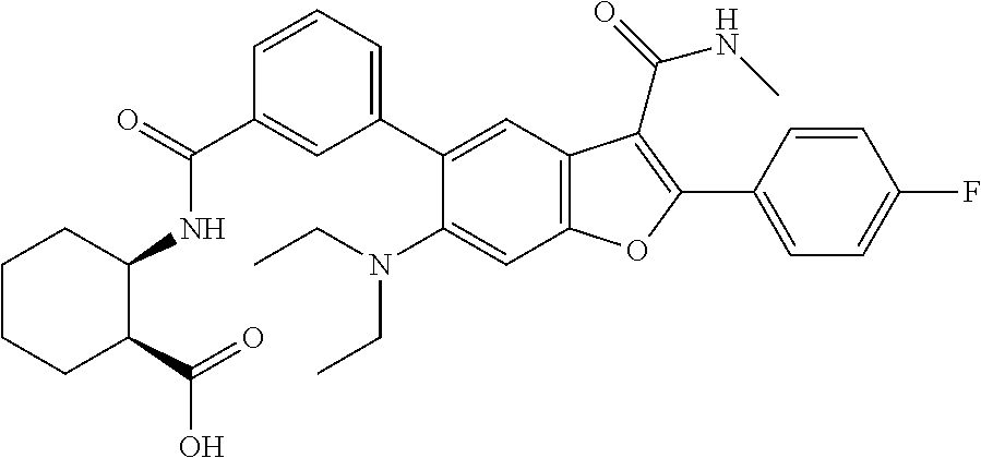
C1=CC=C(C2=CC3=C(C=C2N(CC)CC)OC(C2=CC=C(F)C=C2)=C3C(=O)NC)C=C1C(=O)NC1CCCCC1C(=O)O
